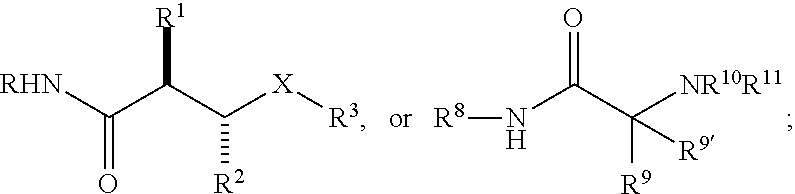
[R8]NC(C([NR10R11])([R9])[R9])=O.[RHN]C(C(C([X][R3])[R2])[R1])=O
